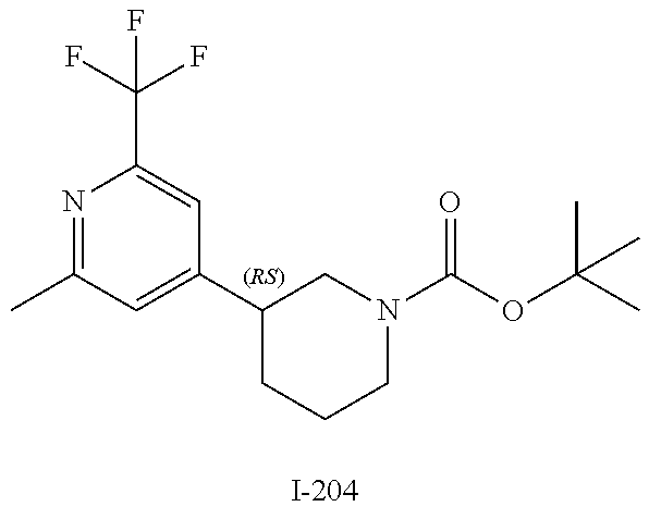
N1=C(C)C=C(C2CCCN(C(OC(C)(C)C)=O)C2)C=C1C(F)(F)F
